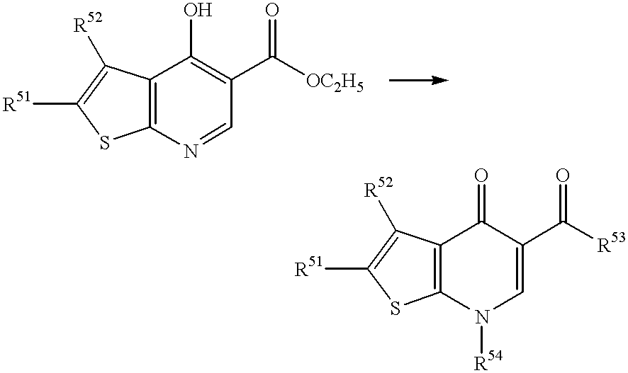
C12=C(N=CC(C(=O)[OC2H5])=C1O)SC([R51])=C2[R52].C12=C(N([R54])C=C(C(=O)[R53])C1=O)SC([R51])=C2[R52]
